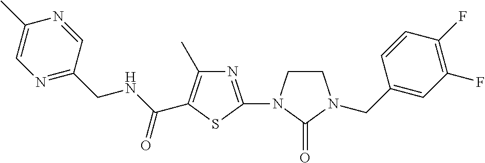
N1=C(CNC(=O)C2=C(C)N=C(N3CCN(CC4=CC(F)=C(F)C=C4)C3=O)S2)C=NC(C)=C1
